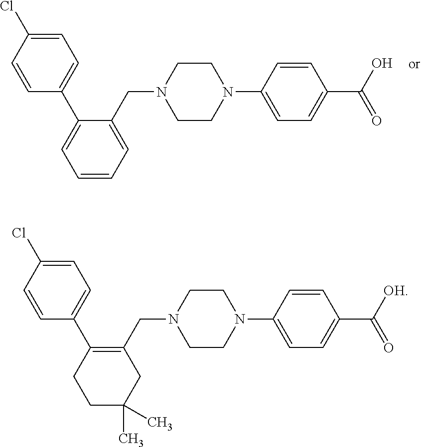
C1=CC(C2=CC=CC=C2CN2CCN(C3=CC=C(C(O)=O)C=C3)CC2)=CC=C1Cl.C1=CC(C2=C(CN3CCN(C4=CC=C(C([OH])=O)C=C4)CC3)CC(C)(C)CC2)=CC=C1Cl
